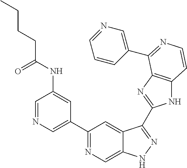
C1=NC=C(C2=NC=C3C(=C2)C(C2=NC4=C(N2)C=CN=C4C2=CN=CC=C2)=NN3)C=C1NC(CCCC)=O
